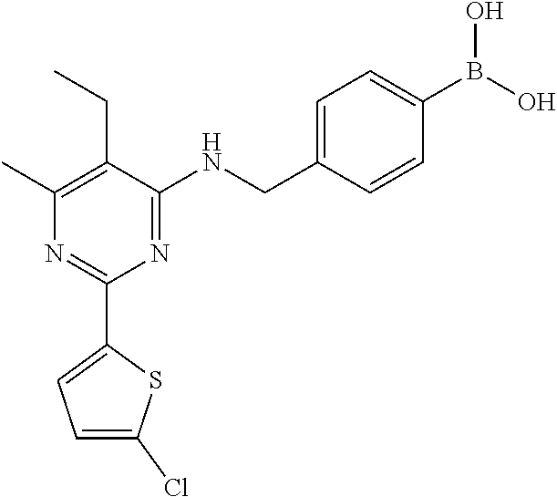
C1(C)=C(CC)C(NCC2=CC=C(B(O)O)C=C2)=NC(C2=CC=C(Cl)S2)=N1
